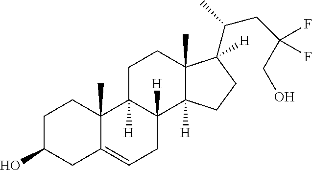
C1C(O)CC2=CCC3([H])C([H])(C2(C)C1)CCC1(C)C3([H])CCC1([H])C(C)CC(CO)(F)F
